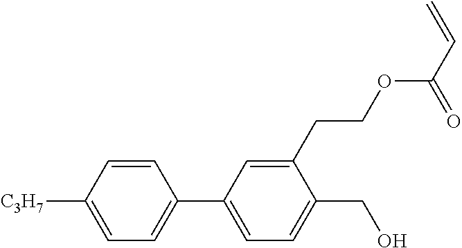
C1=CC([C3H7])=CC=C1C1=CC=C(CO)C(CCOC(C=C)=O)=C1
